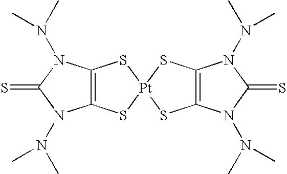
C12=C(S[Pt]3(S1)SC1=C(S3)N(N(C)C)C(=S)N1N(C)C)N(N(C)C)C(=S)N2N(C)C
